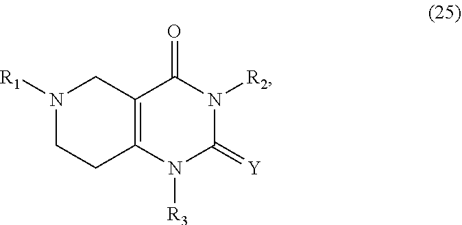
O=C1N([R2])C(=[Y])N([R3])C2=C1CN([R1])CC2
